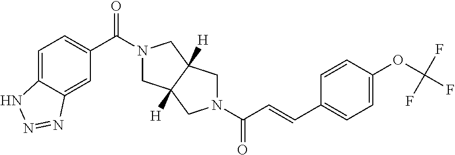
C1=C2C(=CC(C(N3CC4([H])C([H])(C3)CN(C(C=CC3=CC=C(OC(F)(F)F)C=C3)=O)C4)=O)=C1)N=NN2
